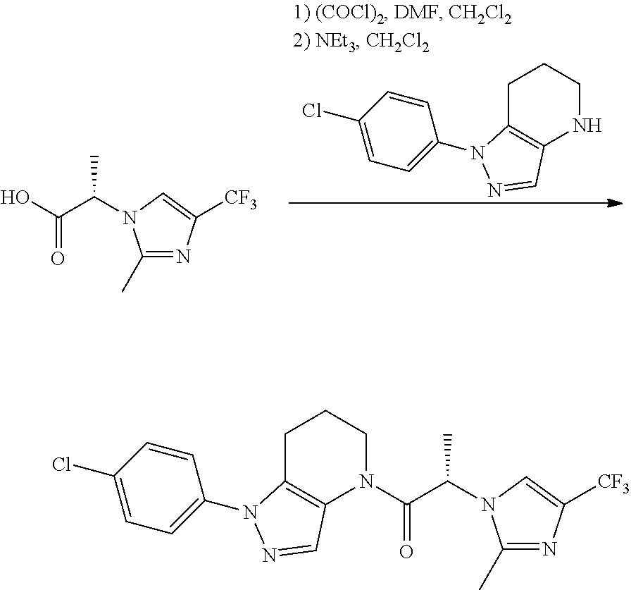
C1C2=C(NCC1)C=NN2C1=CC=C(Cl)C=C1.C1(C)=NC([CF3])=CN1C(C(=O)O)C.C1(C)=NC([CF3])=CN1C(C(=O)N1C2=C(CCC1)N(C1=CC=C(Cl)C=C1)N=C2)C
